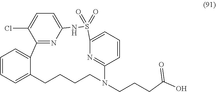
O=S1(=O)C2=CC=CC(=N2)N(CCCC(=O)O)CCCCC2=CC=CC=C2C2=NC(=CC=C2Cl)N1
